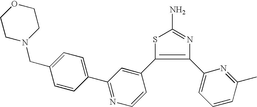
N1=C(N)SC(C2=CC(C3=CC=C(CN4CCOCC4)C=C3)=NC=C2)=C1C1=CC=CC(C)=N1
